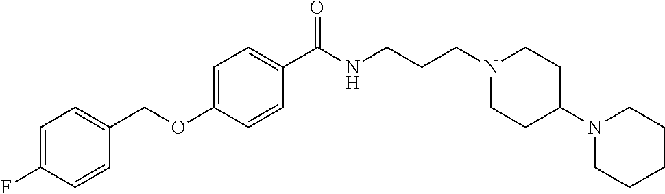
C1(C(NCCCN2CCC(N3CCCCC3)CC2)=O)=CC=C(OCC2=CC=C(F)C=C2)C=C1
